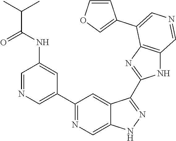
C1(C2=CN=CC(NC(C(C)C)=O)=C2)=NC=C2C(=C1)C(C1=NC3=C(N1)C=NC=C3C1=COC=C1)=NN2
